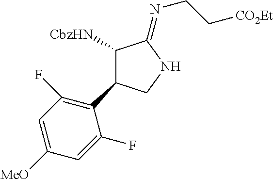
[CbzHN]C1C(C2=C(F)C=C([MeO])C=C2F)CNC1=NCC[CO2Et]
